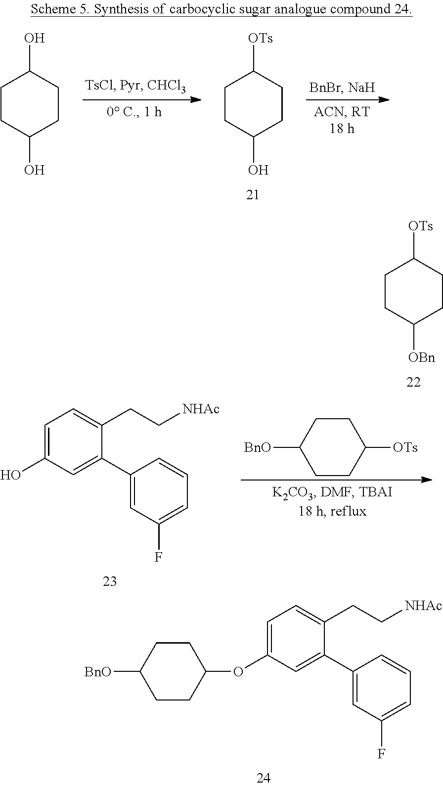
C1CC([OBn])CCC1[OTs].C1=C(OC2CCC([BnO])CC2)C=C(C2=CC(F)=CC=C2)C(CC[NHAc])=C1.C1CC(O)CCC1[OTs].C1CC(O)CCC1O.C1=C(O)C=C(C2=CC(F)=CC=C2)C(CC[NHAc])=C1.C1CC([OTs])CCC1[BnO]
